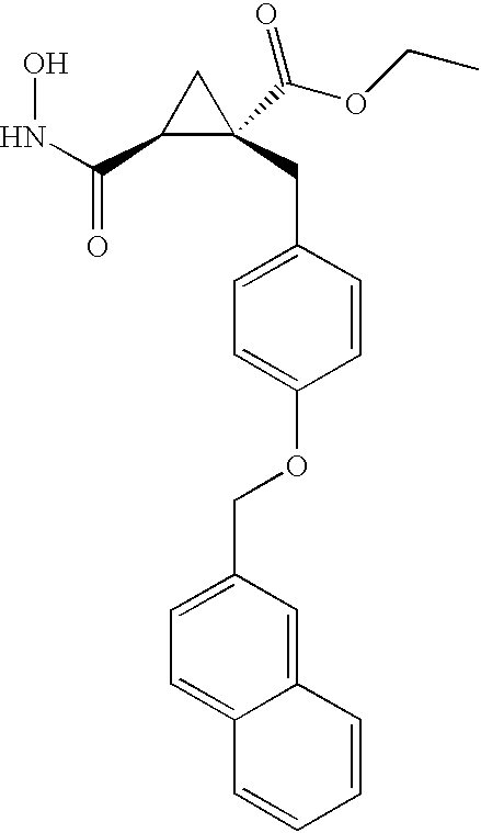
N(C(C1C(C(OCC)=O)(CC2=CC=C(OCC3=CC=C4C(=C3)C=CC=C4)C=C2)C1)=O)O
